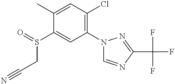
C1(C)=CC(Cl)=C(N2C=NC(C(F)(F)F)=N2)C=C1S(CC#N)=O
